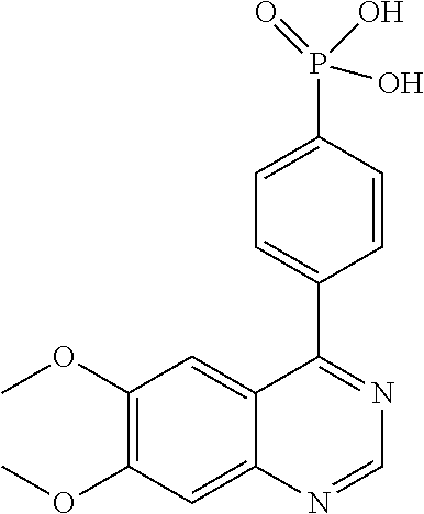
C1(OC)=C(OC)C=C2C(=C1)C(C1=CC=C(P(O)(O)=O)C=C1)=NC=N2
